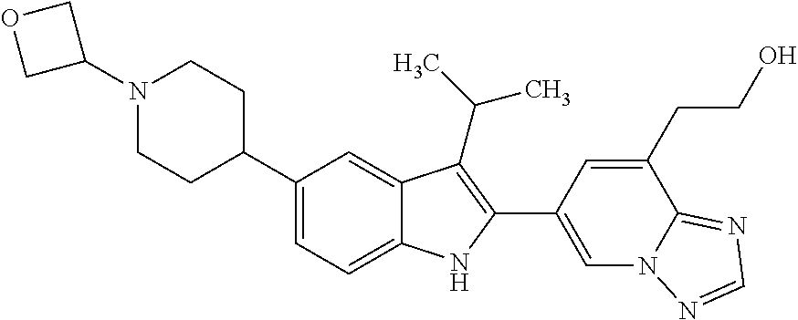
N1(C2COC2)CCC(C2=CC=C3C(=C2)C(C(C)C)=C(C2=CN4C(=NC=N4)C(CCO)=C2)N3)CC1
